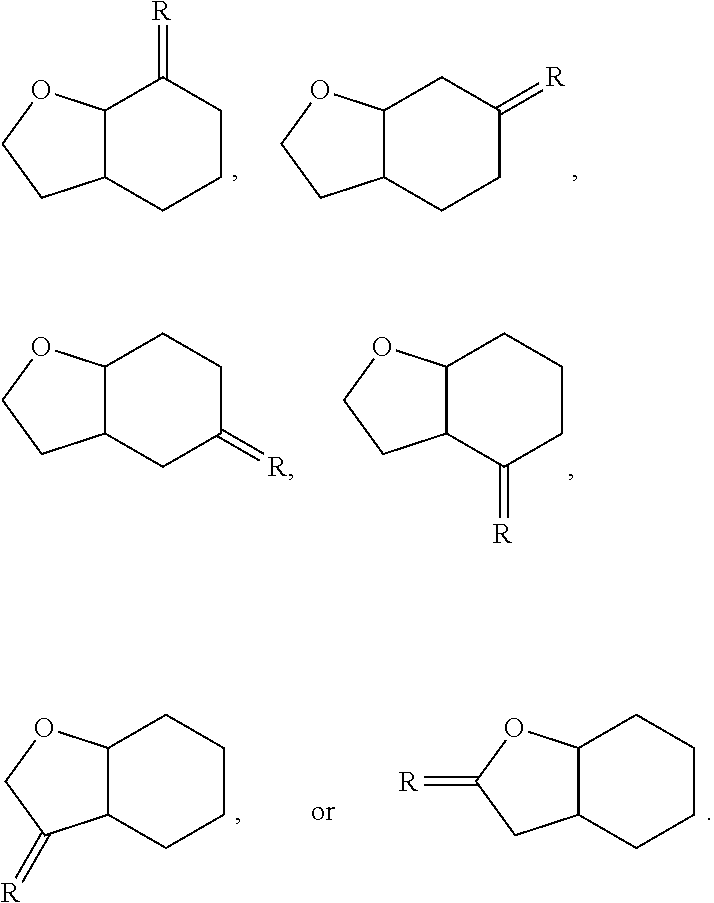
C12C(CCCC1=[R])CCO2.C12C(CCC(=[R])C1)CCO2.C12C(C(=[R])CCC1)CCO2.C12C(CC(=[R])CC1)CCO2.C12C(CCCC1)CC(=[R])O2.C12C(CCCC1)C(=[R])CO2
